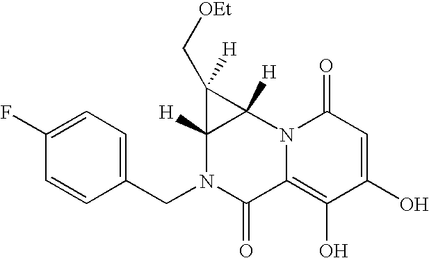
C1(CN2C(=O)C3=C(O)C(O)=CC(=O)N3C3([H])C2([H])C3(C[OEt])[H])=CC=C(F)C=C1
